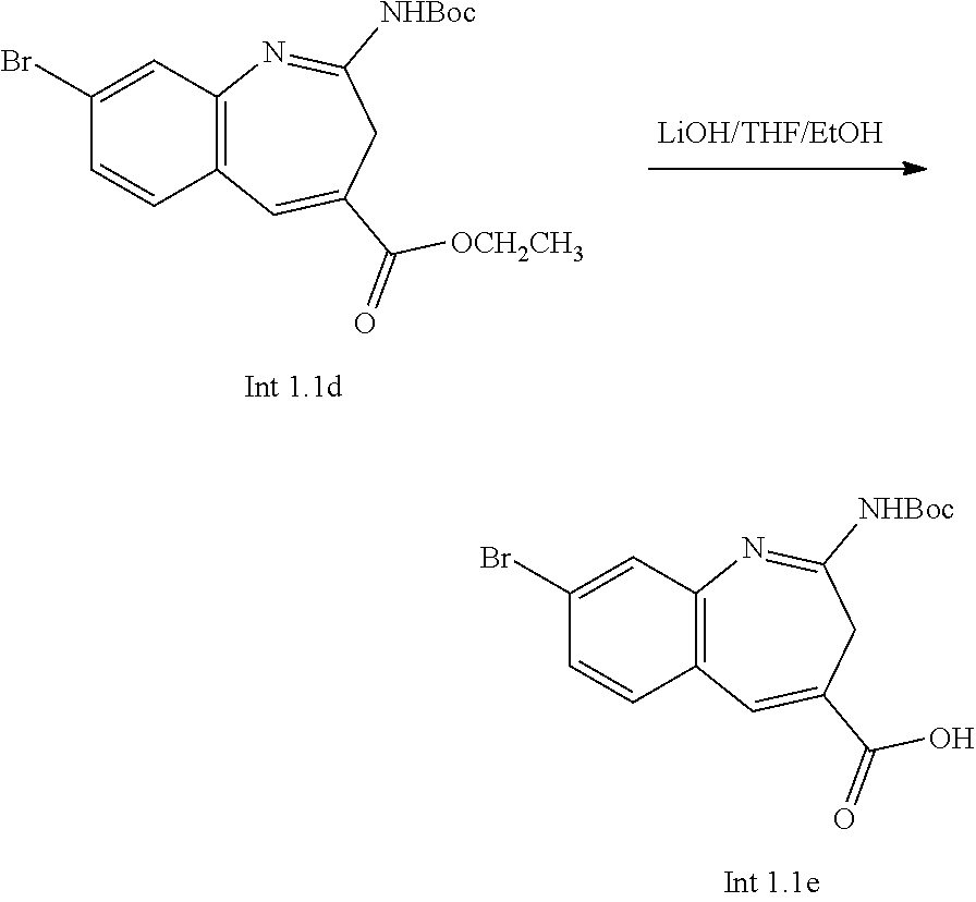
C1=CC2=C(C=C1Br)N=C([NHBoc])CC(C(=O)O)=C2.C1=CC2=C(C=C1Br)N=C([NHBoc])CC(C(=O)[OCH2CH3])=C2
